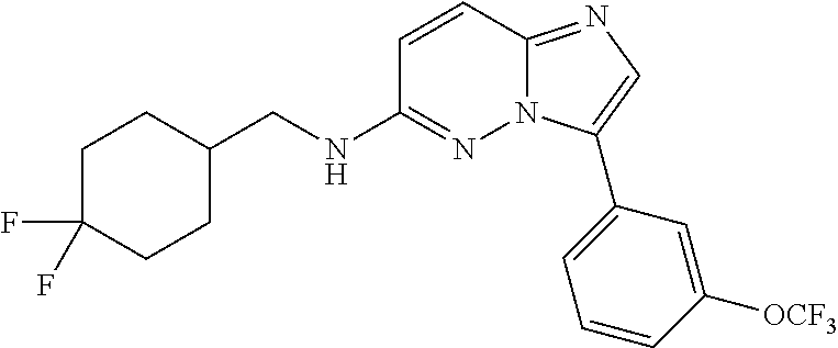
C1C(CNC2=NN3C(=NC=C3C3=CC=CC([OCF3])=C3)C=C2)CCC(F)(F)C1
